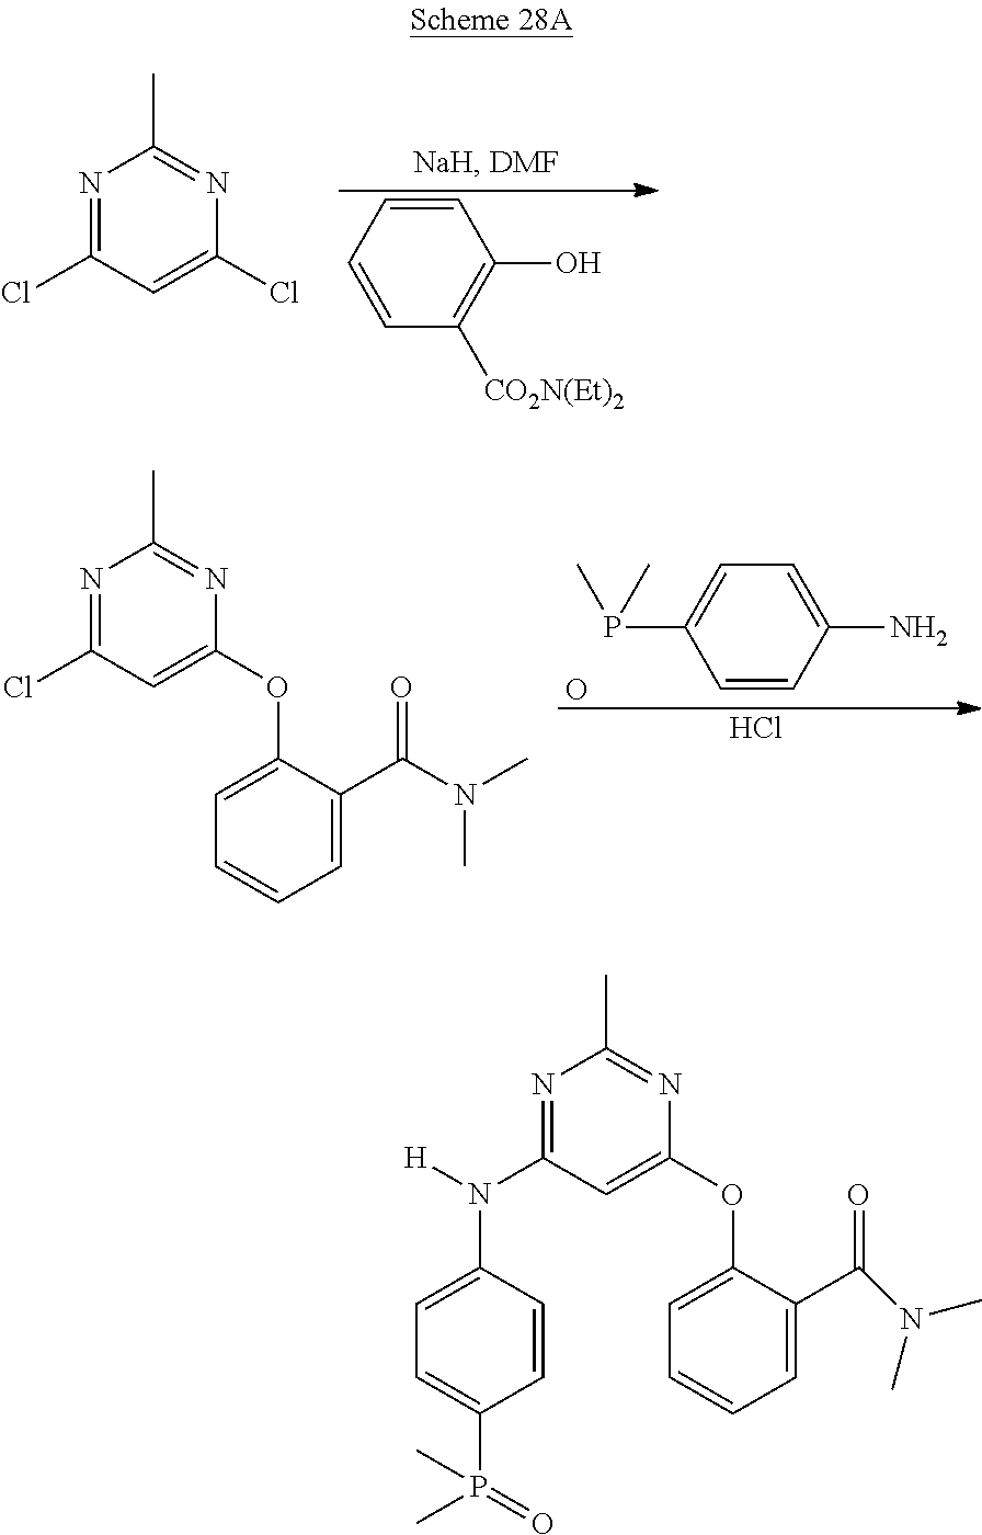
C1=CC=CC([CO2N(Et)2])=C1O.N1=C(Cl)C=C(Cl)N=C1C.C1=CC(N)=CC=C1P(C)C.Cl.O.N1=C(Cl)C=C(OC2=CC=CC=C2C(N(C)C)=O)N=C1C.N1=C(N(C2=CC=C(P(C)(=O)C)C=C2)[H])C=C(OC2=CC=CC=C2C(N(C)C)=O)N=C1C
